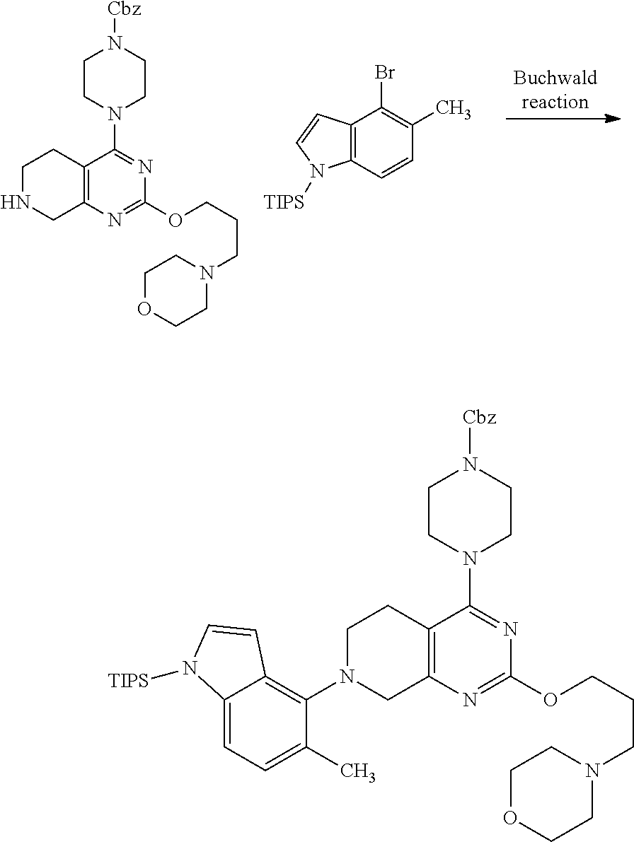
C12=C(C=CC(C)=C1Br)N([TIPS])C=C2.C12=C(N=C(OCCCN3CCOCC3)N=C1N1CCN([Cbz])CC1)CNCC2.C12=C(N=C(OCCCN3CCOCC3)N=C1N1CCN([Cbz])CC1)CN(C1=C3C(=CC=C1C)N([TIPS])C=C3)CC2
